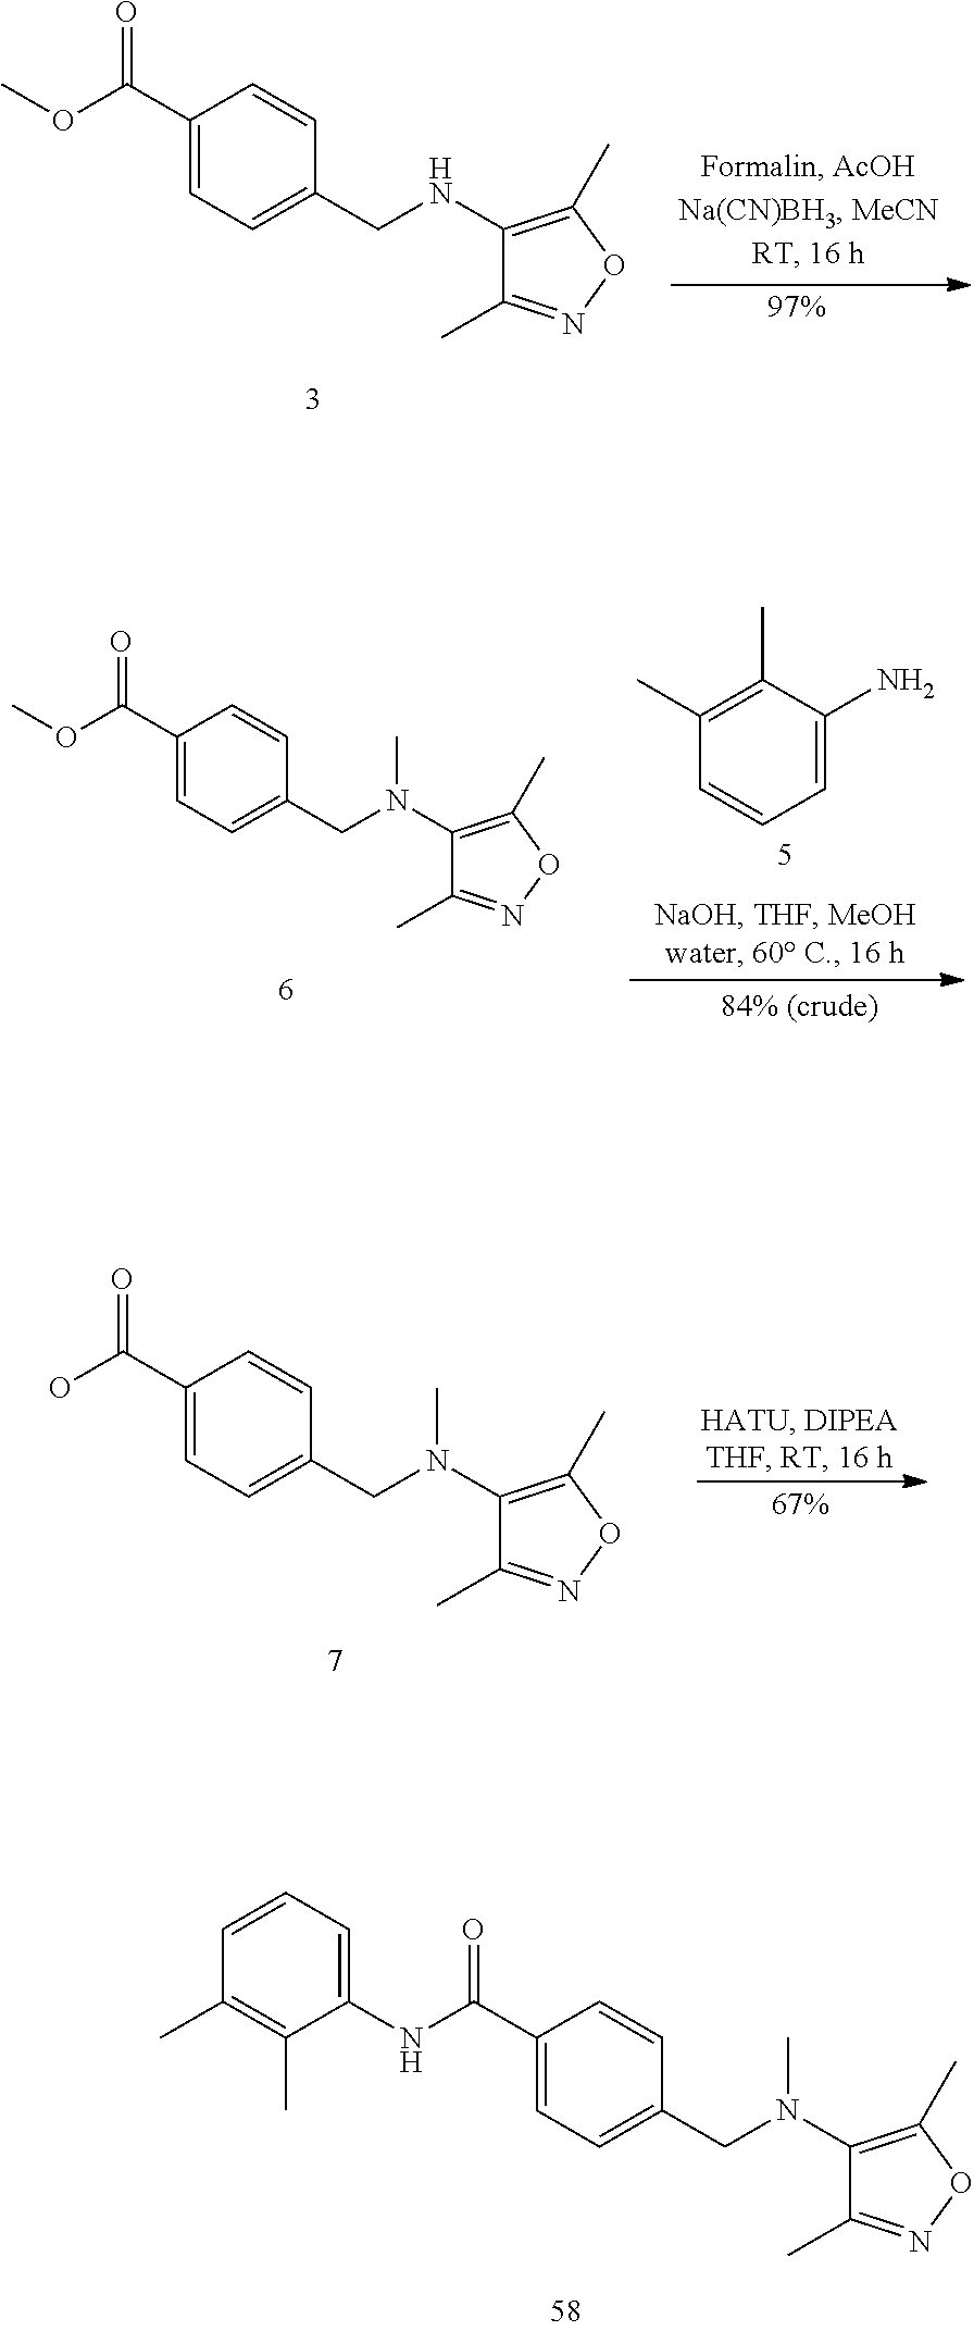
C1(C)=C(C)C(N)=CC=C1.C1(C(OC)=O)=CC=C(CN(C2=C(C)ON=C2C)C)C=C1.C1(C(O)=O)=CC=C(CN(C2=C(C)ON=C2C)C)C=C1.C1(C(NC2=CC=CC(C)=C2C)=O)=CC=C(CN(C2=C(C)ON=C2C)C)C=C1.C1(C(OC)=O)=CC=C(CNC2=C(C)ON=C2C)C=C1
